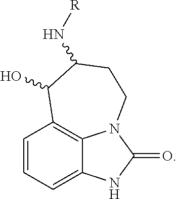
C1=CC=C2C3=C1C(O)C(N[R])CCN3C(=O)N2
